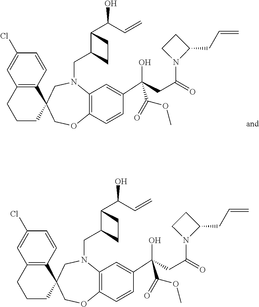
C12=C(C=CC(Cl)=C1)C1(CCC2)COC2=C(N(CC3C(C(O)C=C)CC3)C1)C=C(C(CC(=O)N1C(CC=C)CC1)(O)C(=O)OC)C=C2.C12=C(C=CC(Cl)=C1)C1(CCC2)COC2=C(N(CC3C(C(O)C=C)CC3)C1)C=C(C(CC(=O)N1C(CC=C)CC1)(O)C(=O)OC)C=C2
